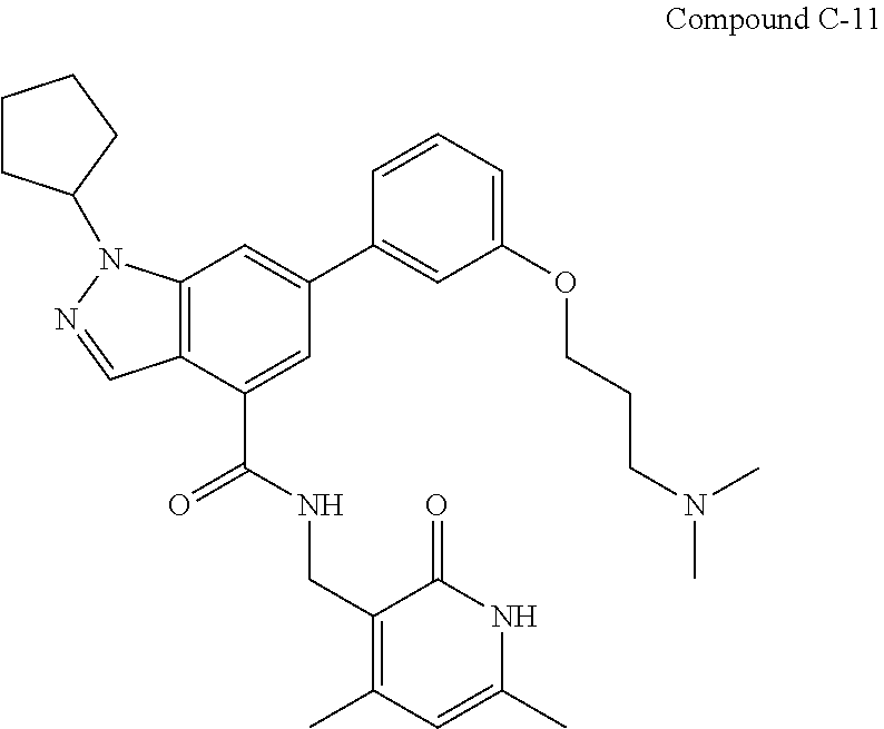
C12=C(C(C(NCC3=C(C)C=C(C)NC3=O)=O)=CC(C3=CC(OCCCN(C)C)=CC=C3)=C1)C=NN2C1CCCC1
